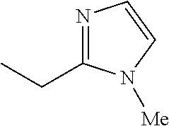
N1=C(CC)N([Me])C=C1
